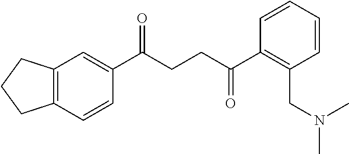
C1(C(CCC(C2=C(CN(C)C)C=CC=C2)=O)=O)=CC2=C(C=C1)CCC2
